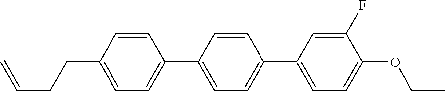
C1=CC(CCC=C)=CC=C1C1=CC=C(C2=CC=C(OCC)C(F)=C2)C=C1
